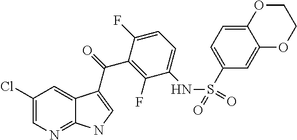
C1(Cl)=CN=C2C(=C1)C(C(=O)C1=C(F)C(NS(C3=CC=C4C(=C3)OCCO4)(=O)=O)=CC=C1F)=CN2
